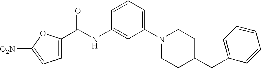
[O2N]C1=CC=C(C(NC2=CC(N3CCC(CC4=CC=CC=C4)CC3)=CC=C2)=O)O1
